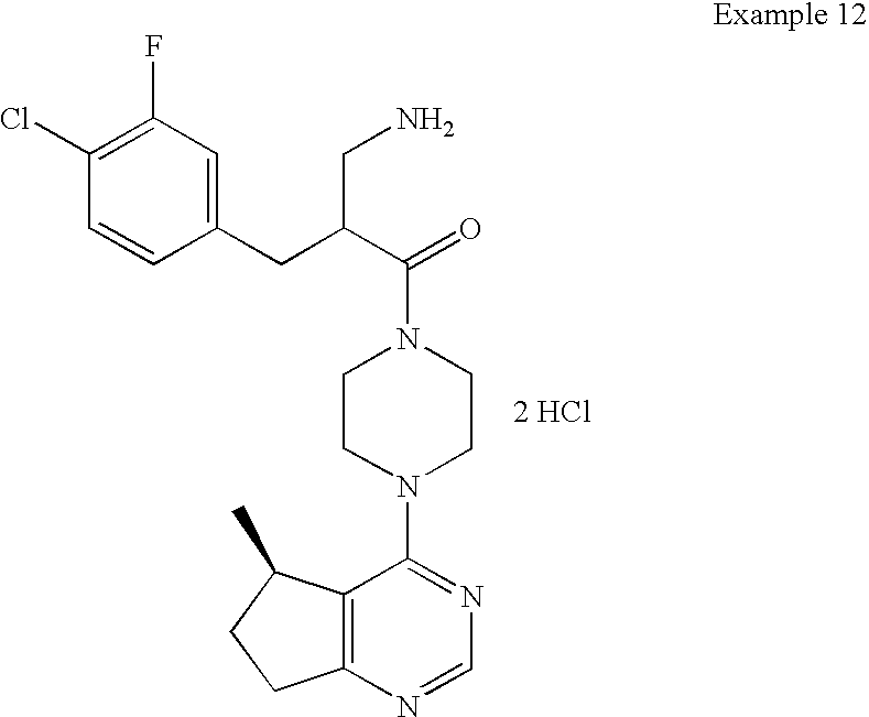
[2 HCl].C12=C(N=CN=C1N1CCN(C(=O)C(CN)CC3=CC(F)=C(Cl)C=C3)CC1)CCC2C
